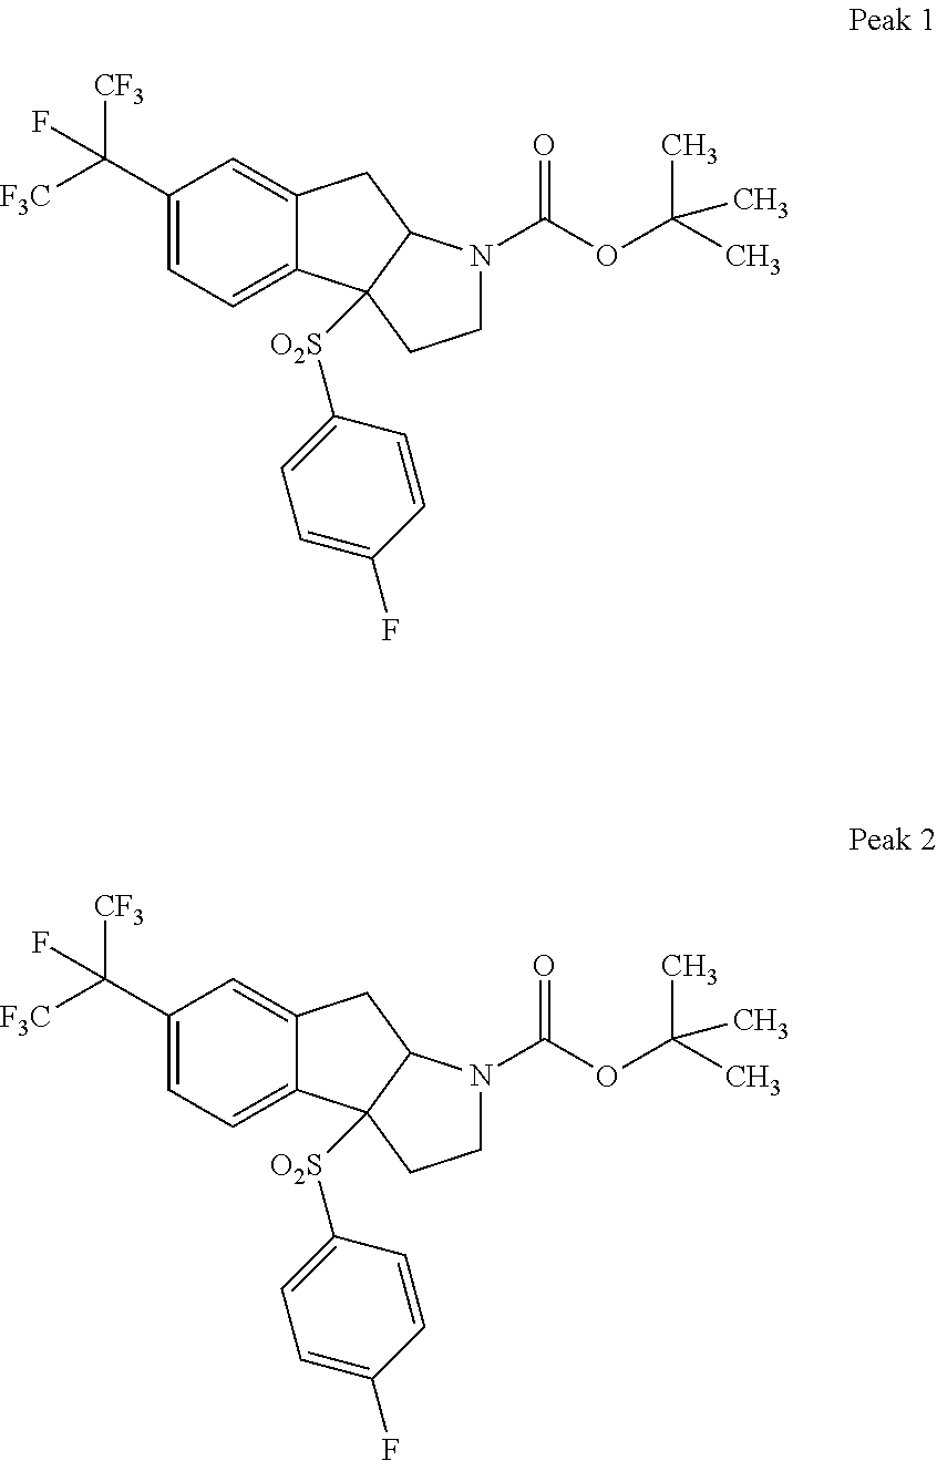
C1(C([F3C])([CF3])F)=CC=C2C(=C1)CC1C2([O2S]C2=CC=C(F)C=C2)CCN1C(OC(C)(C)C)=O.C1(C([F3C])([CF3])F)=CC=C2C(=C1)CC1C2([O2S]C2=CC=C(F)C=C2)CCN1C(OC(C)(C)C)=O
